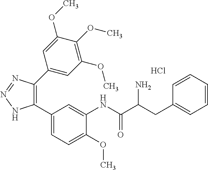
C1(C2=CC=C(OC)C(NC(C(CC3=CC=CC=C3)N)=O)=C2)=C(C2=CC(OC)=C(OC)C(OC)=C2)N=NN1.Cl
